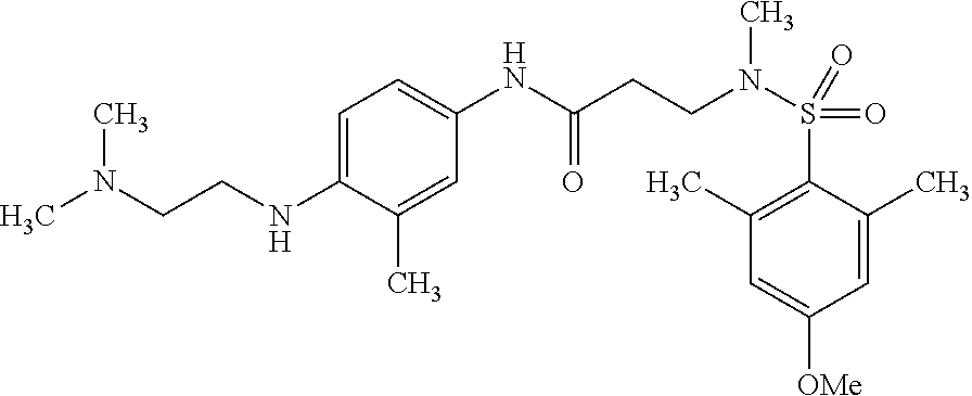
C1=C(C)C(S(=O)(=O)N(CCC(NC2=CC=C(NCCN(C)C)C(C)=C2)=O)C)=C(C)C=C1[OMe]
